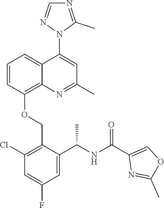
C1=CC(OCC2=C(Cl)C=C(F)C=C2C(NC(C2=COC(C)=N2)=O)C)=C2C(=C1)C(N1C(C)=NC=N1)=CC(C)=N2
